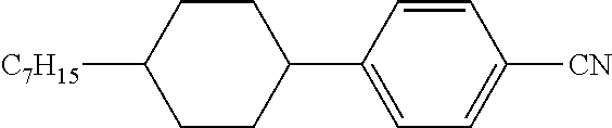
C1CC(C2=CC=C([CN])C=C2)CCC1[C7H15]
